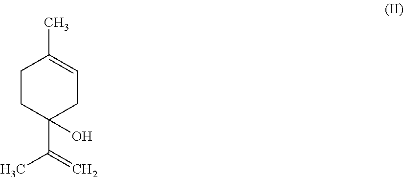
C1CC(C(=C)C)(O)CC=C1C
